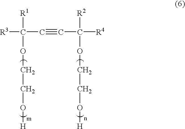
[R3]C([R1])(C#CC([R2])([R4])OCCO[H])OCCO[H]
